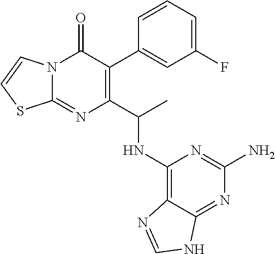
C1(F)=CC=CC(C2=C(C(C)NC3=C4C(=NC(N)=N3)NC=N4)N=C3N(C2=O)C=CS3)=C1
